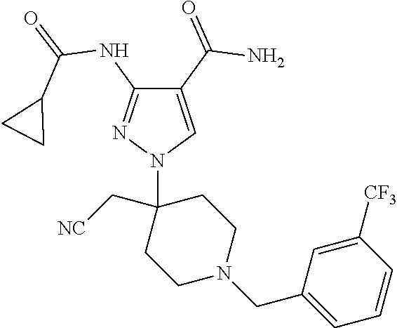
C1(C(=O)N)=CN(C2(C[NC])CCN(CC3=CC=CC([CF3])=C3)CC2)N=C1NC(=O)C1CC1
